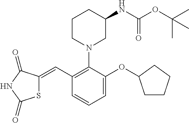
S1C(=CC2=C(N3CC(NC(OC(C)(C)C)=O)CCC3)C(OC3CCCC3)=CC=C2)C(=O)NC1=O
